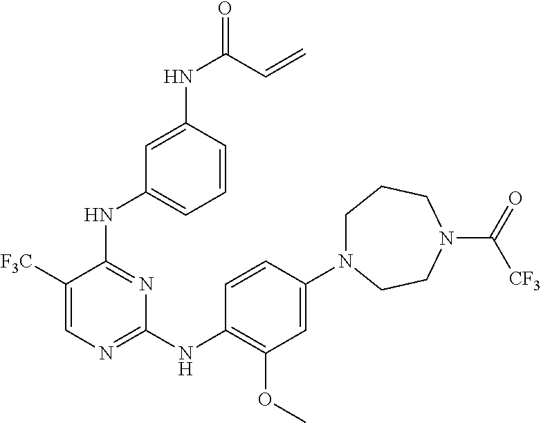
C1(N2CCCN(C(=O)[CF3])CC2)=CC(OC)=C(NC2=NC=C([F3C])C(NC3=CC=CC(NC(=O)C=C)=C3)=N2)C=C1
